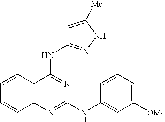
C1=CC2=C(C=C1)N=C(NC1=CC([OMe])=CC=C1)N=C2NC1=NNC([Me])=C1
